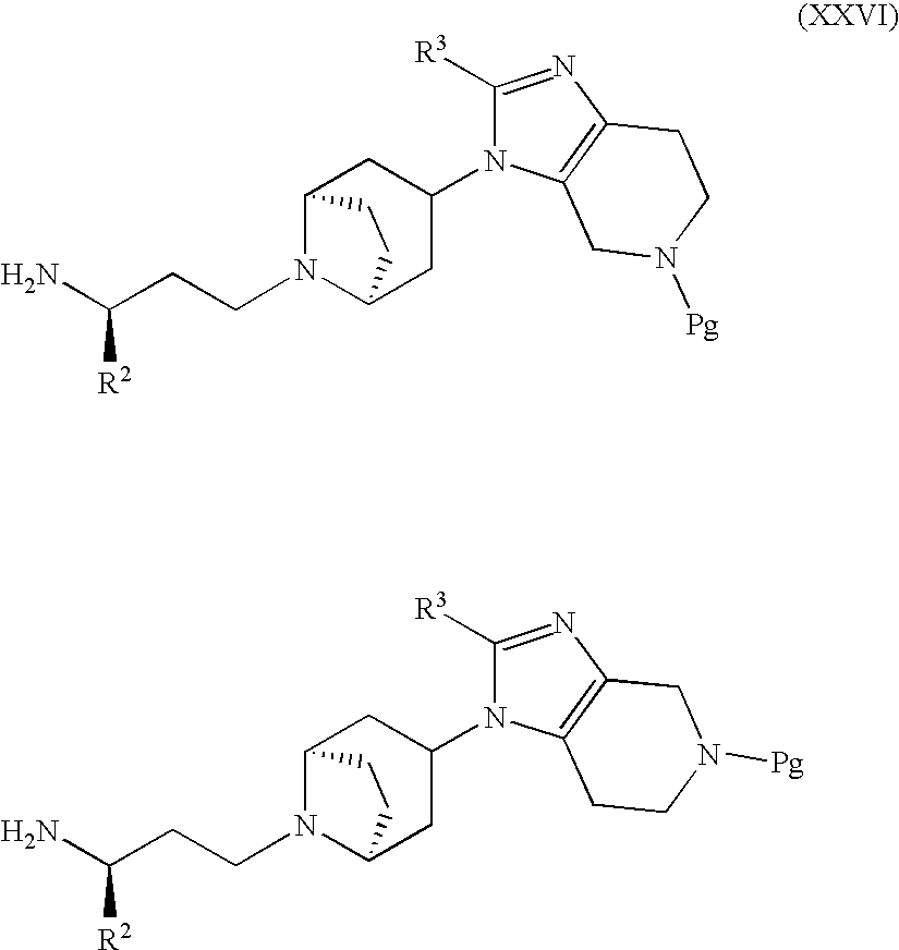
C1([R3])=NC2=C(N1C1CC3N(CCC(N)[R2])C(C1)CC3)CN([Pg])CC2.C1([R3])=NC2=C(N1C1CC3N(CCC(N)[R2])C(C1)CC3)CCN([Pg])C2
